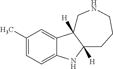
C1(C)=CC=C2C(=C1)C1([H])C([H])(N2)CCCNC1
